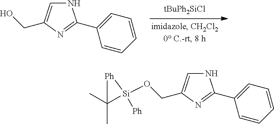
N1C=C(CO)N=C1C1=CC=CC=C1.N1C=C(CO[Si]2([Ph])C(C)(C)[Ph]2)N=C1C1=CC=CC=C1
